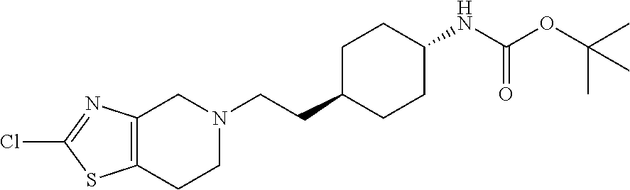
C1(Cl)=NC2=C(S1)CCN(CCC1CCC(NC(OC(C)(C)C)=O)CC1)C2
